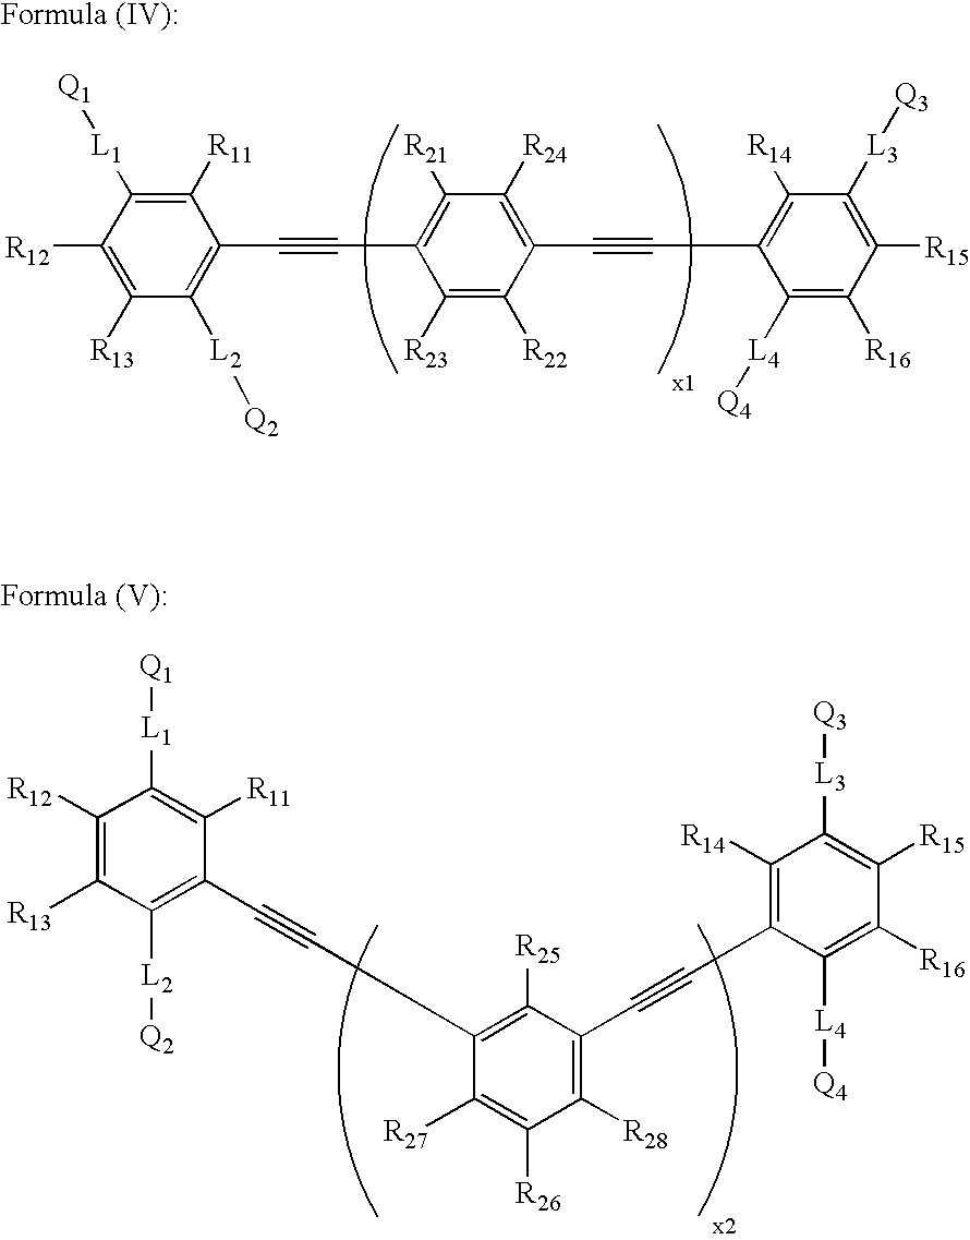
C1([R11])=C([L1][Q1])C([R12])=C([R13])C([L2][Q2])=C1C#CC1=C([R21])C([R24])=C(C#CC2=C([R14])C([L3][Q3])=C([R15])C([R16])=C2[L4][Q4])C([R22])=C1[R23].C1(C#CC2=C([R25])C(C#CC3=C([R14])C([L3][Q3])=C([R15])C([R16])=C3[L4][Q4])=C([R28])C([R26])=C2[R27])=C([L2][Q2])C([R13])=C([R12])C([L1][Q1])=C1[R11]
